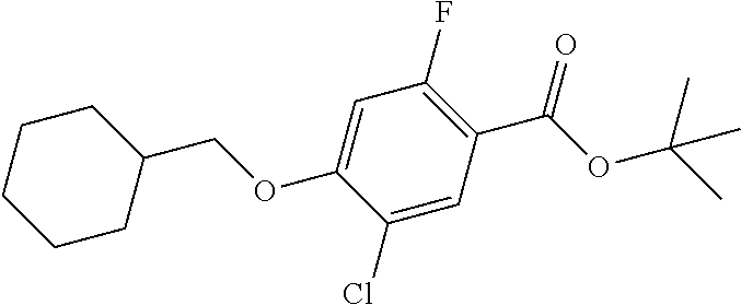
C1(COC2=CC(F)=C(C(OC(C)(C)C)=O)C=C2Cl)CCCCC1
